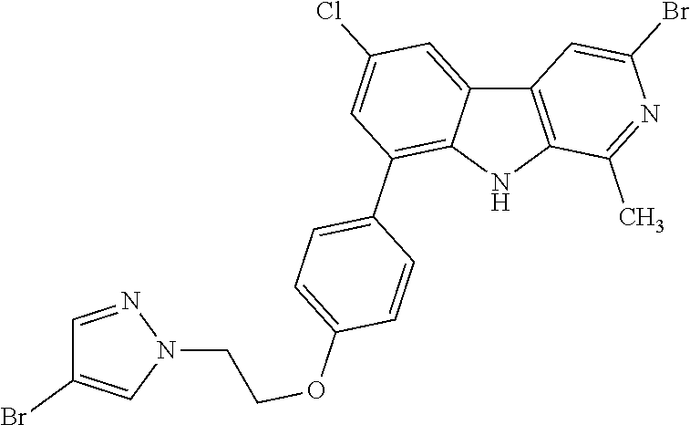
C1=NN(CCOC2=CC=C(C3=C4C(=CC(Cl)=C3)C3=C(N4)C(C)=NC(Br)=C3)C=C2)C=C1Br
